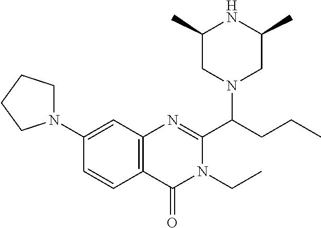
C1(N2CCCC2)=CC2=C(C=C1)C(=O)N(CC)C(C(CCC)N1CC(C)NC(C)C1)=N2
